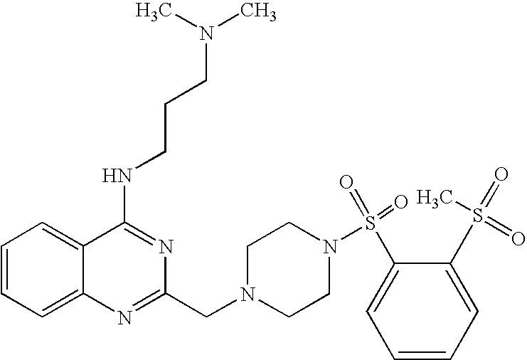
C1=CC=C2C(=C1)C(NCCCN(C)C)=NC(CN1CCN(S(=O)(C3=CC=CC=C3S(=O)(=O)C)=O)CC1)=N2
